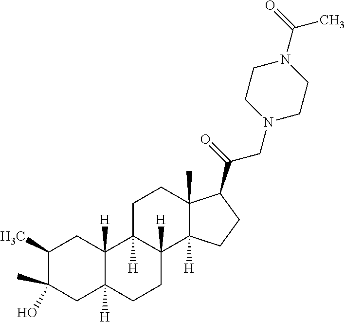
C1(C)C(O)(C)CC2([H])C([H])(C1)C1([H])C([H])(CC2)C2([H])C(C)(CC1)C(C(=O)CN1CCN(C(=O)C)CC1)CC2
